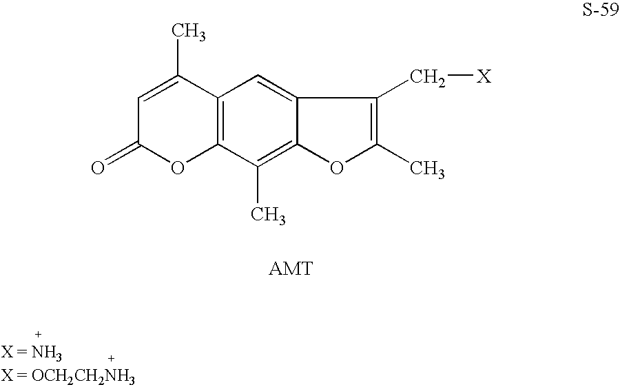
C12=C(C(C)=C3C(=C1)C(C[X])=C(C)O3)OC(=O)C=C2C
